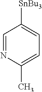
C1=NC(C)=CC=C1[SnBu3]
